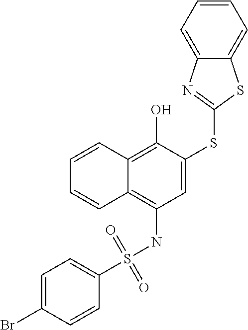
C1=C(Br)C=CC(S(=O)(=O)NC2=C3C(=C(O)C(SC4=NC5=CC=CC=C5S4)=C2)C=CC=C3)=C1
